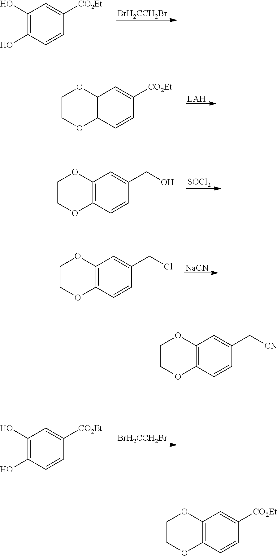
[BrH2CCH2Br].C1(O)=C(O)C=CC([CO2Et])=C1.[LAH].C12=C(C=CC([CO2Et])=C1)OCCO2.[SOCl2].C12=C(C=CC(CO)=C1)OCCO2.[NaCN].C12=C(C=CC(CCl)=C1)OCCO2.[BrH2CCH2Br].C1(O)=C(O)C=CC([CO2Et])=C1.C12=C(C=CC(C[CN])=C1)OCCO2.C12=C(C=CC([CO2Et])=C1)OCCO2
